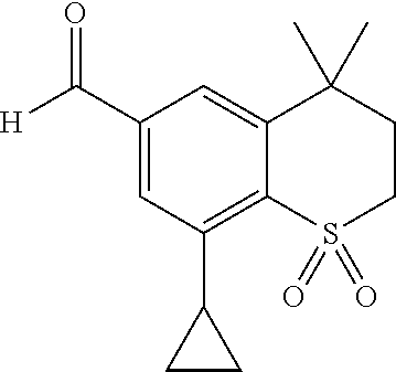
C1(C([H])=O)=CC(C2CC2)=C2C(=C1)C(C)(C)CCS2(=O)=O
